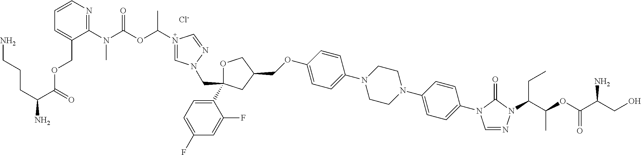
[Cl-].C1(N2C=NN(C(C(OC(C(CO)N)=O)C)CC)C2=O)=CC=C(N2CCN(C3=CC=C(OCC4COC(C5=CC=C(F)C=C5F)(CN5C=N(C(OC(N(C6=NC=CC=C6COC(C(CCCN)N)=O)C)=O)C)C=N5)C4)C=C3)CC2)C=C1
